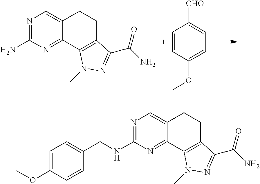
NC1=NC=C2C(=N1)C1=C(CC2)C(C(N)=O)=NN1C.C1=CC(OC)=CC=C1[CHO].C(C1=CC=C(OC)C=C1)NC1=NC=C2C(=N1)C1=C(CC2)C(C(N)=O)=NN1C
